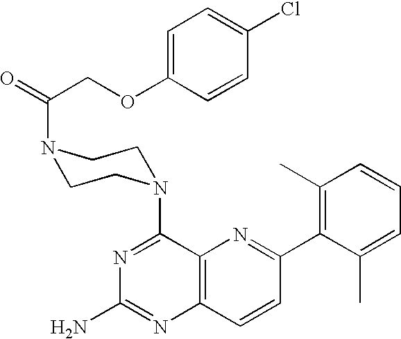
N1=C(N2CCN(C(COC3=CC=C(Cl)C=C3)=O)CC2)C2=C(N=C1N)C=CC(C1=C(C)C=CC=C1C)=N2
